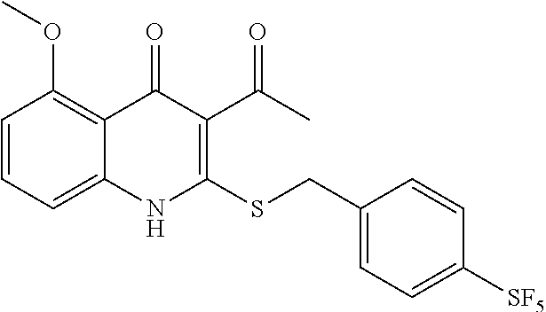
C1=CC=C2C(=C1OC)C(=O)C(C(=O)C)=C(SCC1=CC=C([SF5])C=C1)N2
